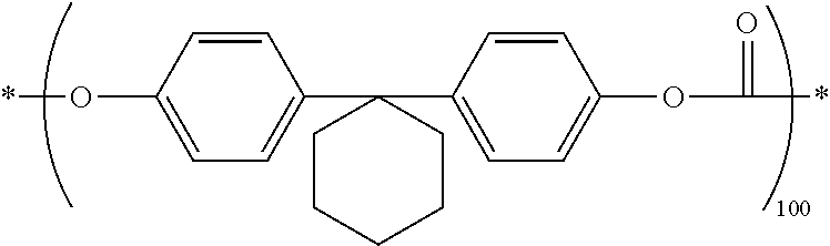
*OC1=CC=C(C2(C3=CC=C(OC(*)=O)C=C3)CCCCC2)C=C1
